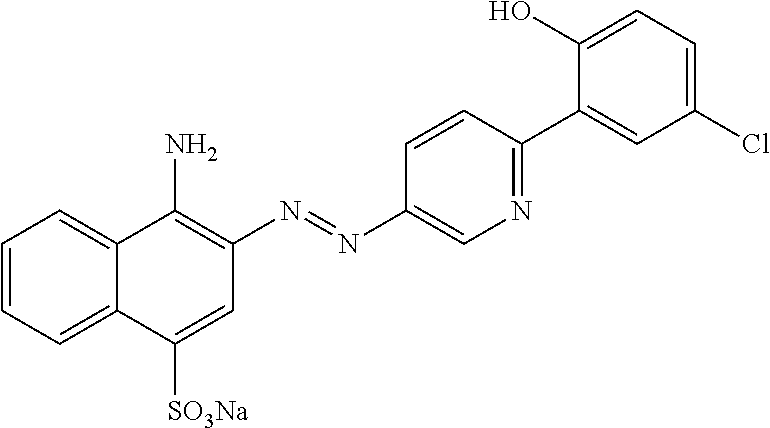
C1=CC=C2C(=C1)C(N)=C(N=NC1=CN=C(C3=CC(Cl)=CC=C3O)C=C1)C=C2[SO3Na]
